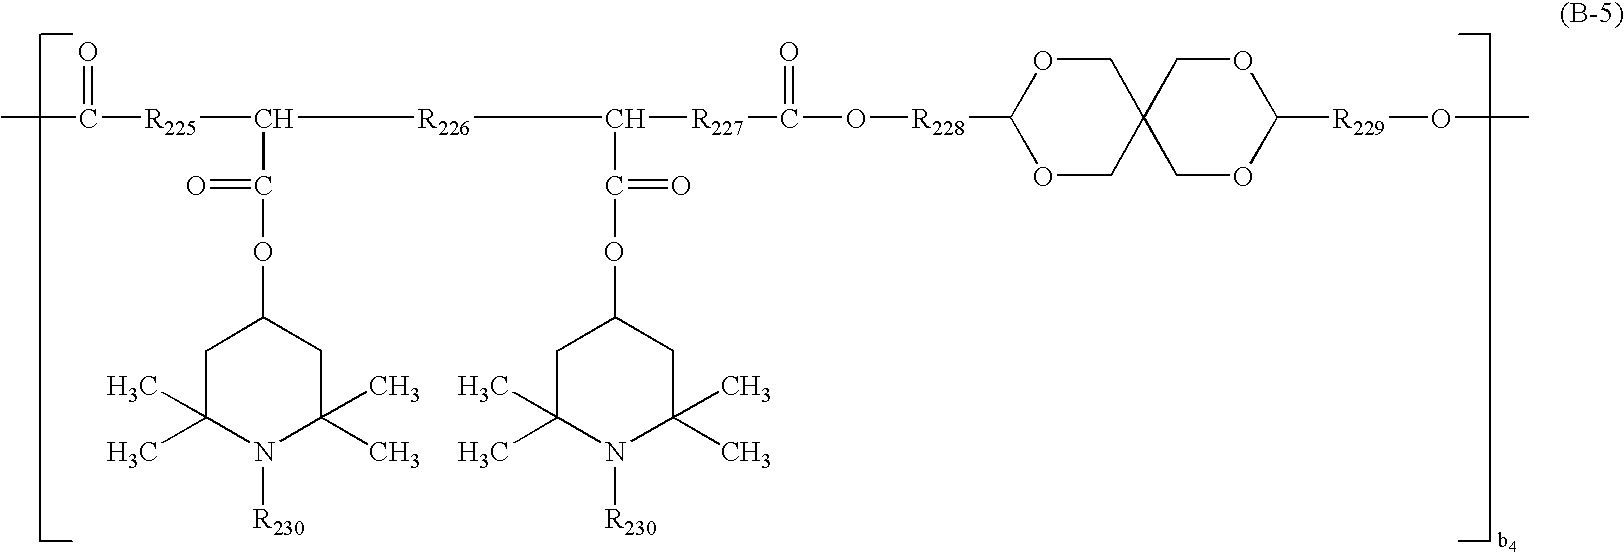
CC([R225]C([R226]C([R227]C(O[R228]C1OCC2(CO1)COC([R229]OC)OC2)=O)C(=O)OC1CC(C)(C)N([R230])C(C)(C)C1)C(OC1CC(C)(C)N([R230])C(C)(C)C1)=O)=O
